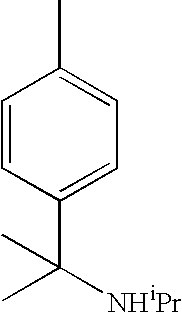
C1=CC(C([NHiPr])(C)C)=CC=C1C
